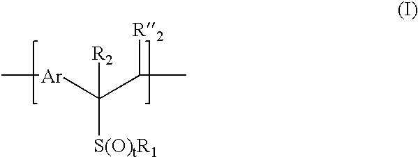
[Ar](C(C([R2])C)([R2])[S(O)tR1])C
